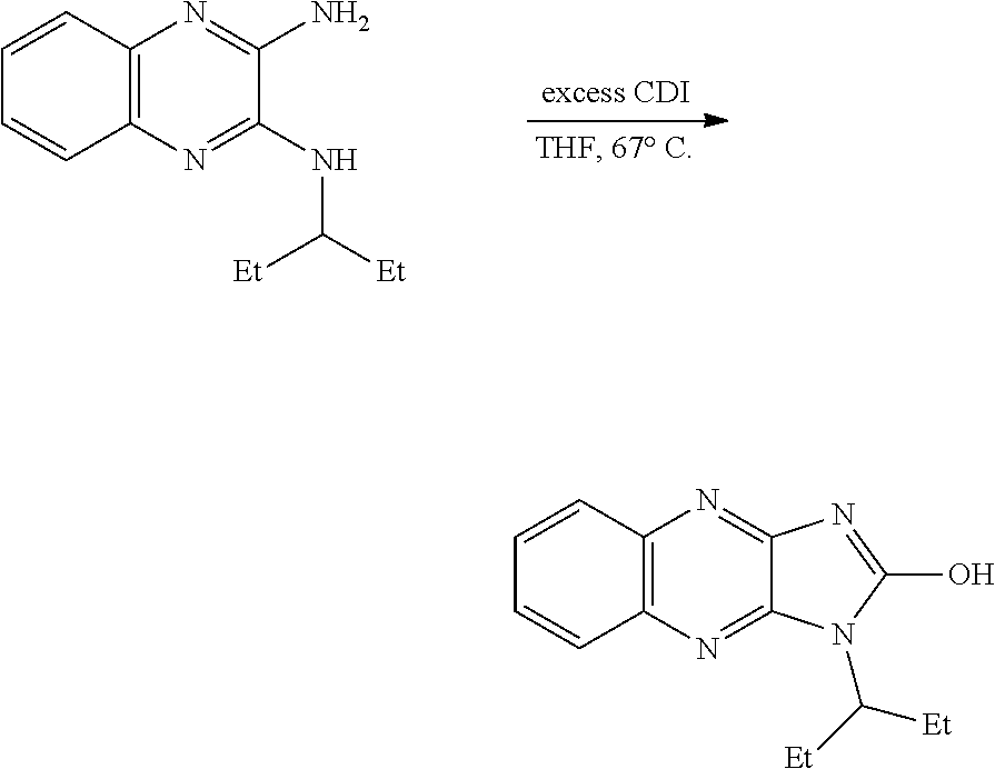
C12=C(N=C(NC([Et])[Et])C(N)=N1)C=CC=C2.C12=C(N=C3C(=N1)N=C(O)N3C([Et])[Et])C=CC=C2
